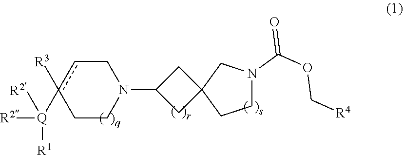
C1cc([R3])([Q]([R2])([R2])[R1])CCN1C1CC2(C1)CCN(C(=O)OC[R4])C2
